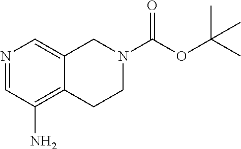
N1=CC(N)=C2C(=C1)CN(C(OC(C)(C)C)=O)CC2
